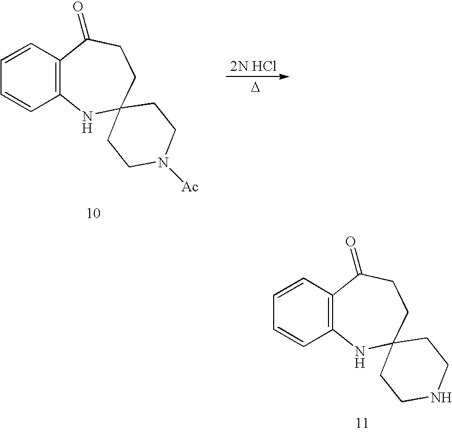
C12=C(C=CC=C1)C(=O)CCC1(N2)CCN([Ac])CC1.[D].C12=C(C=CC=C1)C(=O)CCC1(N2)CCNCC1
